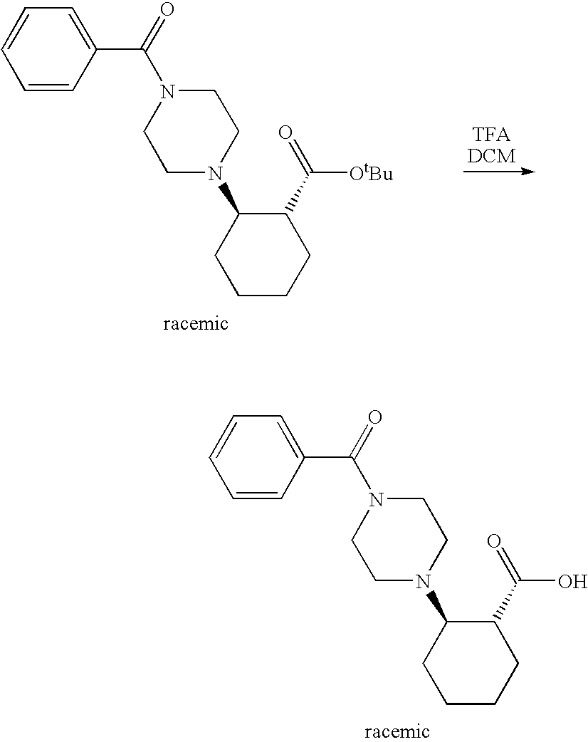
O=C(N1CCN(C2CCCCC2C(=O)[OtBu])CC1)C1=CC=CC=C1.O=C(N1CCN(C2CCCCC2C(=O)O)CC1)C1=CC=CC=C1
